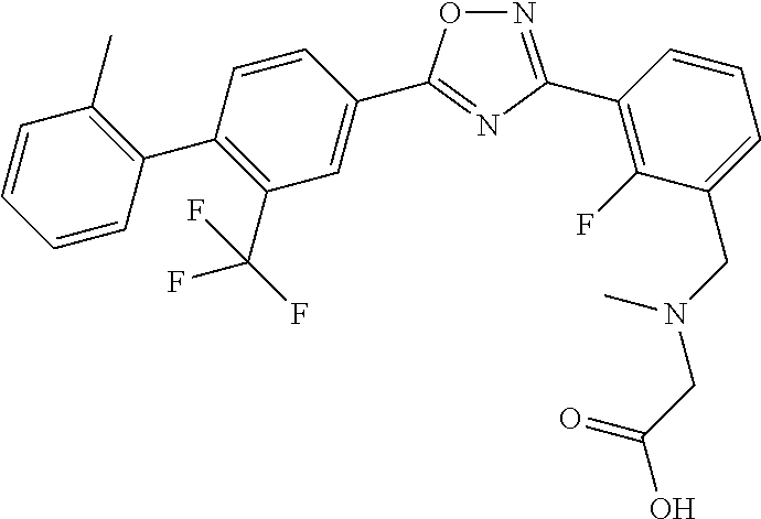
N1=C(C2=C(F)C(CN(CC(O)=O)C)=CC=C2)N=C(C2=CC(C(F)(F)F)=C(C3=C(C)C=CC=C3)C=C2)O1
